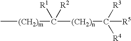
C[(CH2)m]C([(CH2)n]C([R5])([R3])[R4])([R2])[R1]
